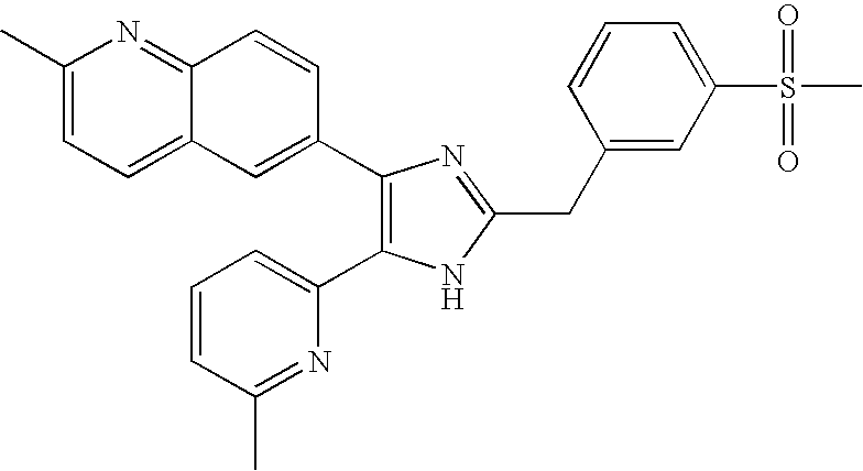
C1(C)=CC=C2C(=N1)C=CC(C1=C(C3=CC=CC(C)=N3)NC(CC3=CC(S(C)(=O)=O)=CC=C3)=N1)=C2
